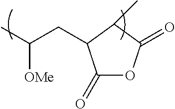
C1(=O)OC(=O)C(C)C1CC(C)[OMe]
